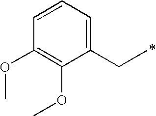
C1(CC)=CC=CC(OC)=C1OC
